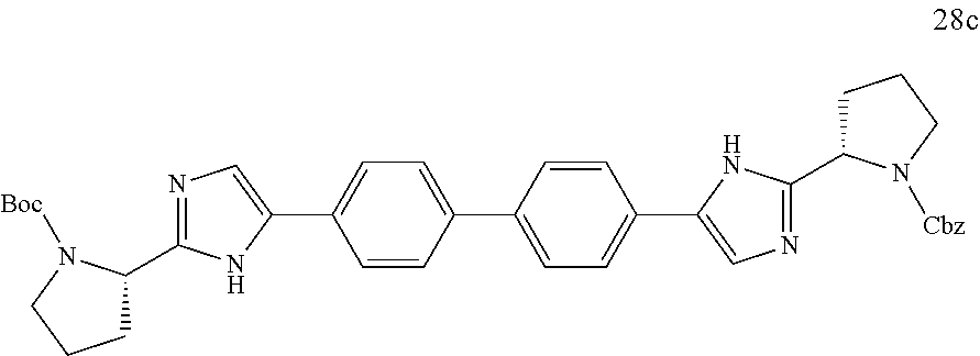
C1=C(C2=CN=C(C3CCCN3[Boc])N2)C=CC(C2=CC=C(C3=CN=C(C4CCCN4[Cbz])N3)C=C2)=C1
